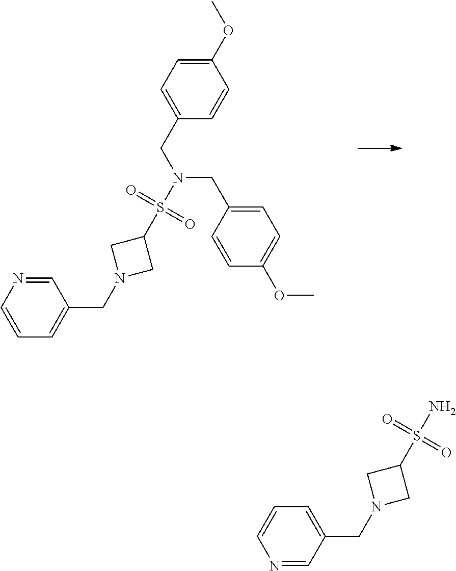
C1(CN2CC(S(=O)(N(CC3=CC=C(OC)C=C3)CC3=CC=C(OC)C=C3)=O)C2)=CC=CN=C1.C1(CN2CC(S(=O)(N)=O)C2)=CC=CN=C1
